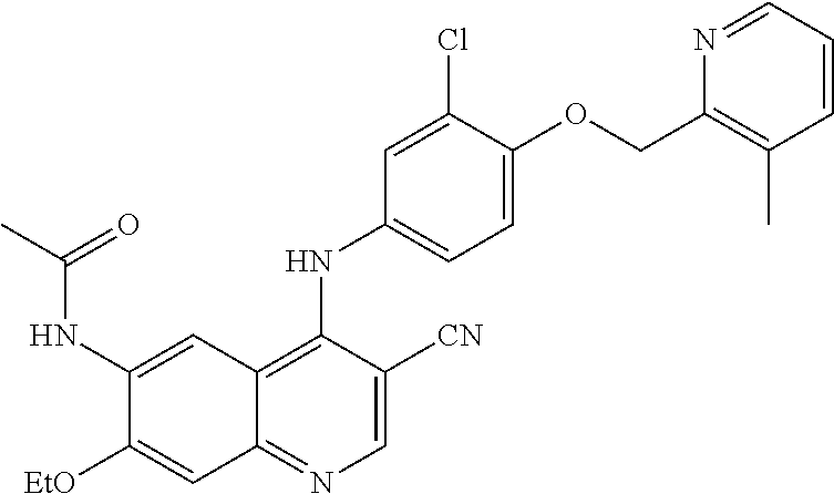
C1(NC2=CC=C(OCC3=C(C)C=CC=N3)C(Cl)=C2)=C2C(=NC=C1[CN])C=C([EtO])C(NC(C)=O)=C2
